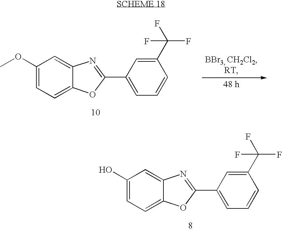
C1(O)=CC=C2C(=C1)N=C(C1=CC=CC(C(F)(F)F)=C1)O2.C1(OC)=CC=C2C(=C1)N=C(C1=CC=CC(C(F)(F)F)=C1)O2
